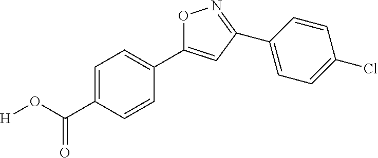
[H]OC(=O)C1=CC=C(C2=CC(C3=CC=C(Cl)C=C3)=NO2)C=C1
